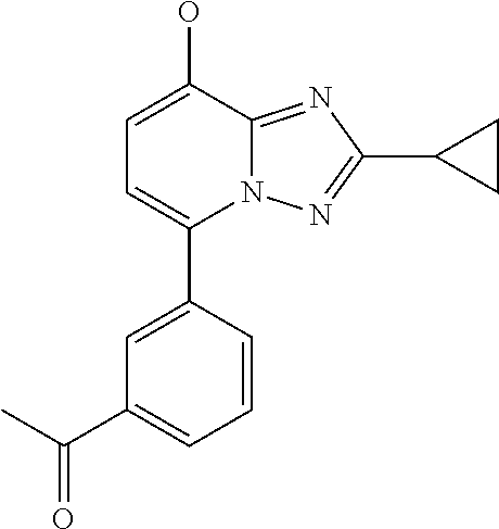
C1=C(O)C2=NC(C3CC3)=NN2C(C2=CC(C(C)=O)=CC=C2)=C1
